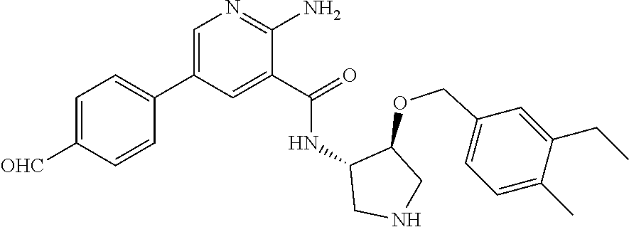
N1=C(N)C(C(=O)NC2CNCC2OCC2=CC=C(C)C(CC)=C2)=CC(C2=CC=C([OHC])C=C2)=C1
